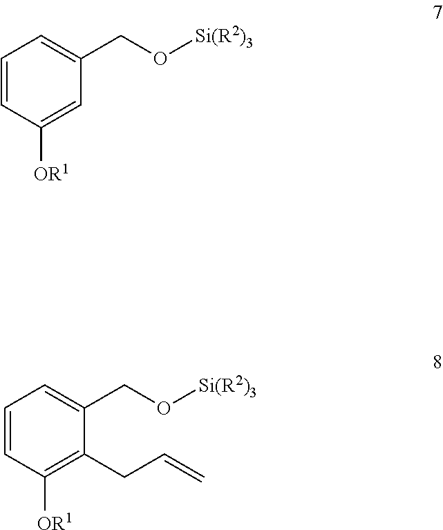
C1=CC([OR1])=CC(CO[Si(R2)3])=C1.C1=CC([OR1])=C(CC=C)C(CO[Si(R2)3])=C1
